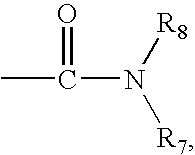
CC(=O)N([R8])[R7]
